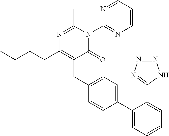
CCCCC1=C(CC2=CC=C(C3=CC=CC=C3C3=NN=NN3)C=C2)C(=O)N(C2=NC=CC=N2)C(C)=N1
